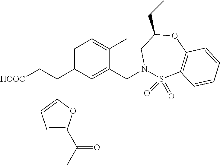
C1=C(C(C)=O)OC(C(C[HOOC])C2=CC=C(C)C(CN3S(=O)(=O)C4=C(OC(CC)C3)C=CC=C4)=C2)=C1
